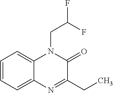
C1=CC=C2C(=C1)N(CC(F)F)C(=O)C(CC)=N2
